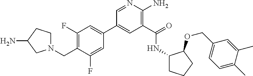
C1(C2=CC(F)=C(CN3CCC(N)C3)C(F)=C2)=CC(C(=O)NC2CCCC2OCC2=CC=C(C)C(C)=C2)=C(N)N=C1
